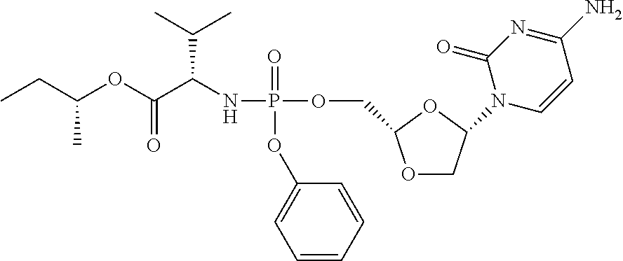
O1CC(N2C=CC(N)=NC2=O)OC1COP(NC(C(OC(C)CC)=O)C(C)C)(=O)OC1=CC=CC=C1
